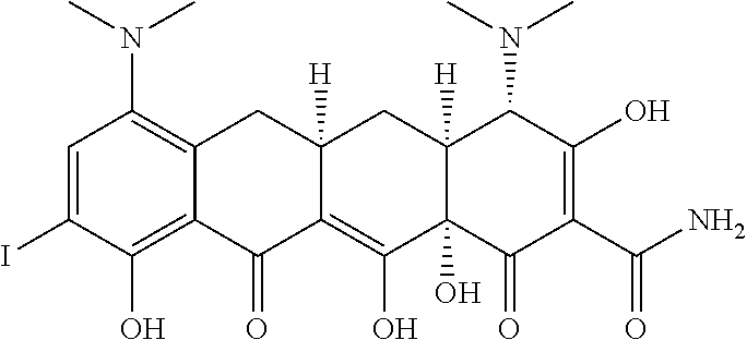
C1=C(I)C(O)=C2C(=C1N(C)C)CC1([H])C(=C(O)C3(O)C([H])(C1)C(N(C)C)C(O)=C(C(N)=O)C3=O)C2=O
